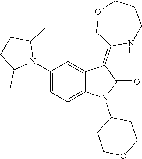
N1(C2=CC=C3C(=C2)C(=C2NCCCOC2)C(=O)N3C2CCOCC2)C(C)CCC1C
